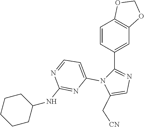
C1=CC(C2=NC=C(C[CN])N2C2=CC=NC(NC3CCCCC3)=N2)=CC2=C1OCO2
